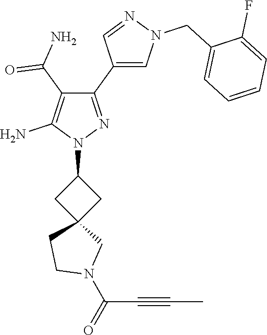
N1(C2CC3(C2)CN(C(C#CC)=O)CC3)N=C(C2=CN(CC3=CC=CC=C3F)N=C2)C(C(N)=O)=C1N
